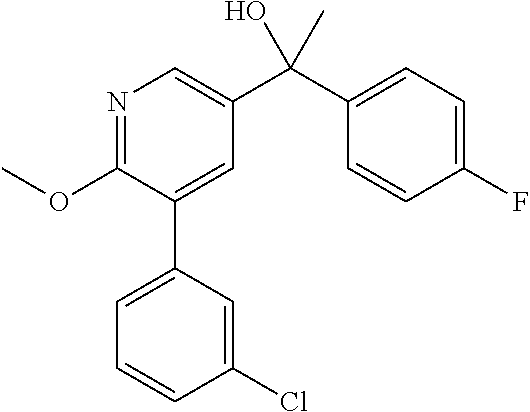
C1(OC)=NC=C(C(C2=CC=C(F)C=C2)(C)O)C=C1C1=CC=CC(Cl)=C1
